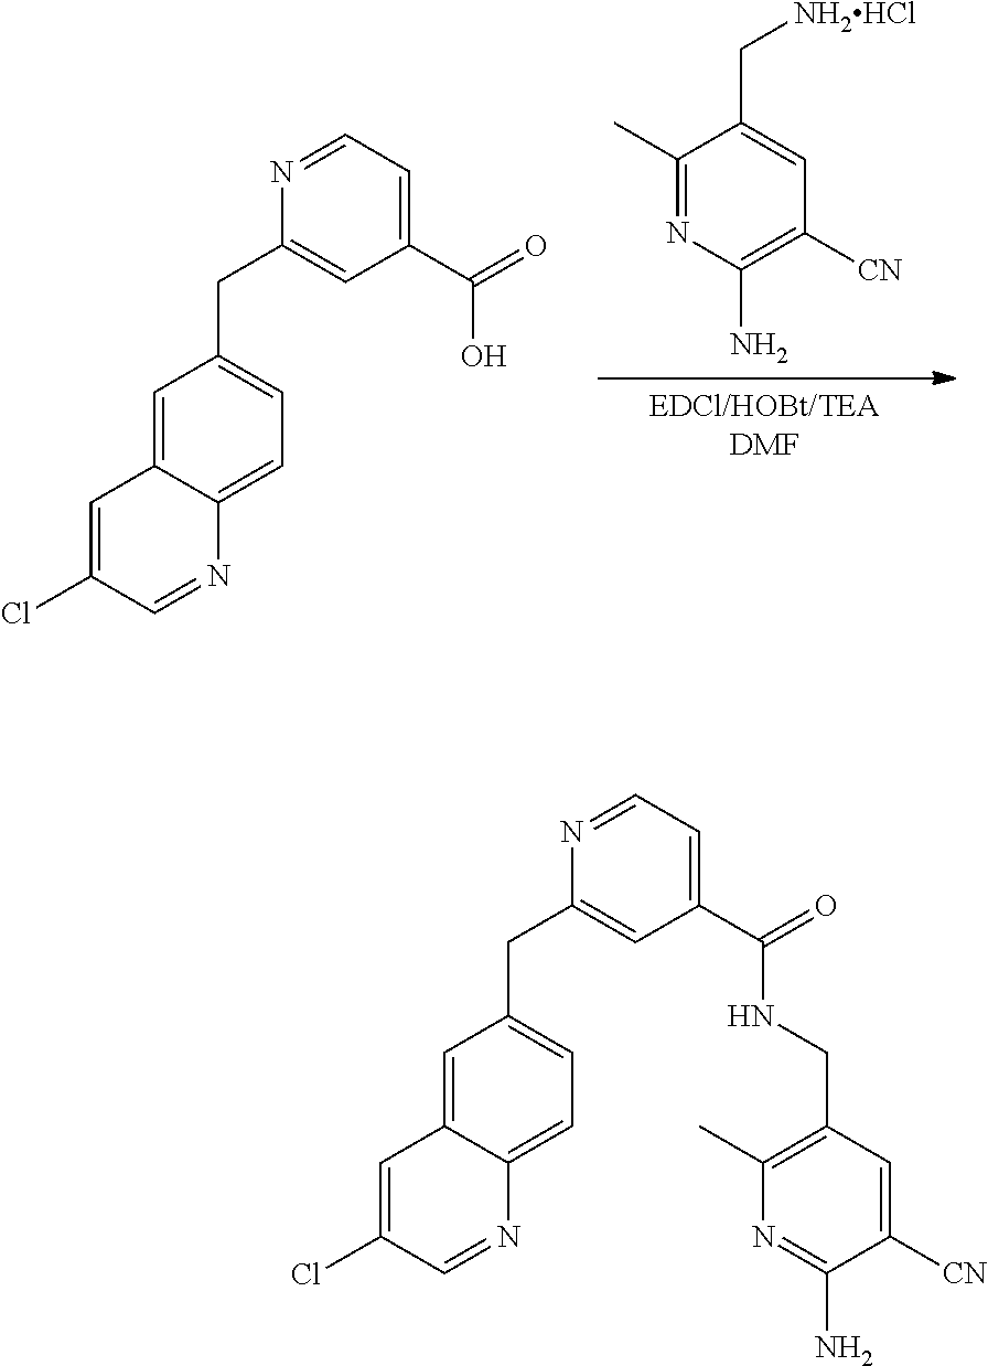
[EDCl/HOBt/TEADMF].C1([CN])=C(N)N=C(C)C(C[NH2HCl])=C1.C1=C2C(=CC=C1CC1=CC(C(=O)O)=CC=N1)N=CC(Cl)=C2.C(C1=CC(C(=O)NCC2=C(C)N=C(N)C([CN])=C2)=CC=N1)C1=CC=C2C(=C1)C=C(Cl)C=N2
